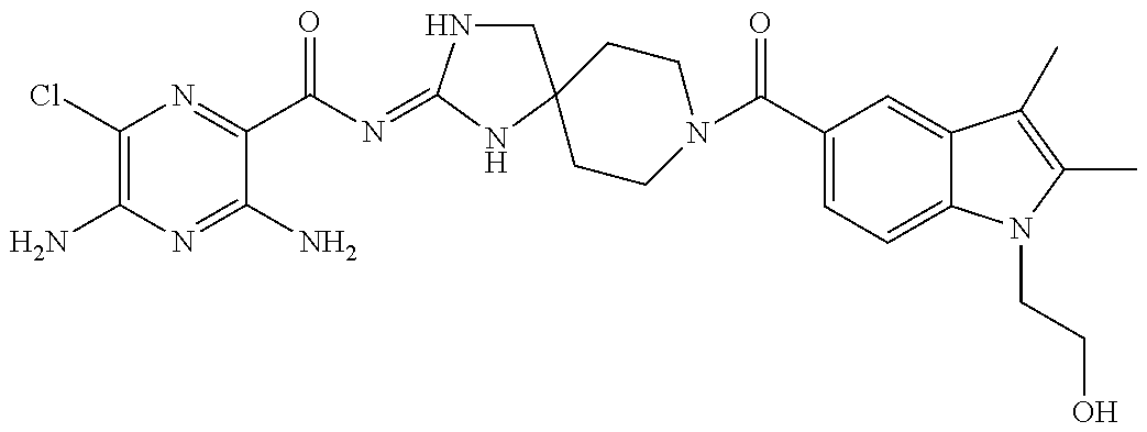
C1(Cl)=C(N)N=C(N)C(C(N=C2NCC3(N2)CCN(C(C2=CC=C4C(=C2)C(C)=C(C)N4CCO)=O)CC3)=O)=N1
